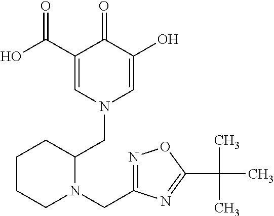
C1(C(=O)O)=CN(CC2CCCCN2CC2=NOC(C(C)(C)C)=N2)C=C(O)C1=O
